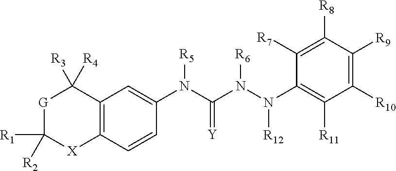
[G]1C([R1])([R2])[X]C2=C(C1([R3])[R4])C=C(N(C(N(N(C1=C([R11])C([R10])=C([R9])C([R8])=C1[R7])[R12])[R6])=[Y])[R5])C=C2
